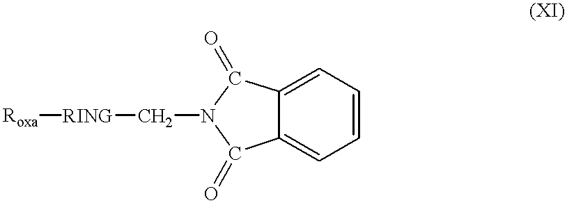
C12=CC=CC=C1C(=O)N(C[RING][Roxa])C2=O
